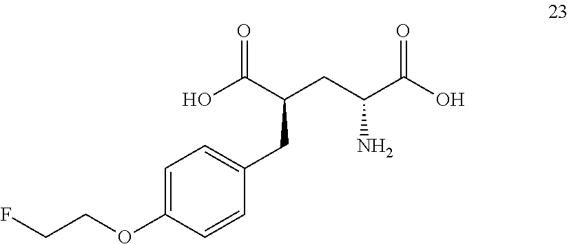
C(C(CC(C(O)=O)N)C(O)=O)C1=CC=C(OCCF)C=C1
